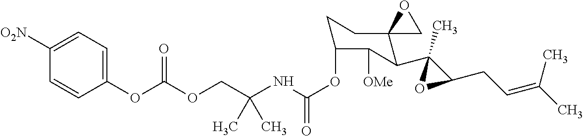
C(OC1CCC2(C(C3(C)C(CC=C(C)C)O3)C1[OMe])CO2)(=O)NC(COC(OC1=CC=C([O2N])C=C1)=O)(C)C
